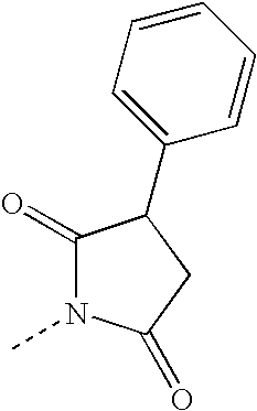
C1(=O)N(C)C(=O)CC1C1=CC=CC=C1
